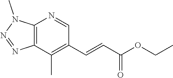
C12=C(C(C)=C(C=CC(OCC)=O)C=N1)N=NN2C
